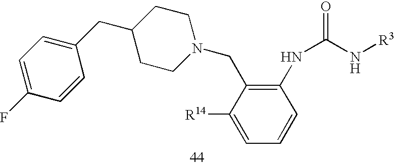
C1=C(F)C=CC(CC2CCN(CC3=C(NC(=O)N[R3])C=CC=C3[R14])CC2)=C1
